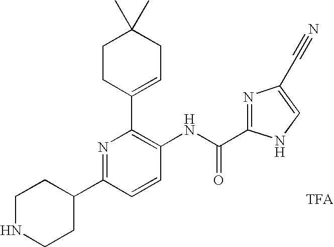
C1CC(C2=C(NC(=O)C3=NC(C#N)=CN3)C=CC(C3CCNCC3)=N2)=CCC1(C)C
